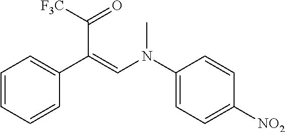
C1(C(C(=O)[F3C])=CN(C2=CC=C([NO2])C=C2)C)=CC=CC=C1
